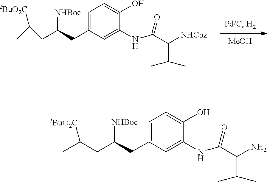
[MeOH].C1=C(CC([NHBoc])CC(C)[tBuO2C])C=C(NC(C(C(C)C)[NHCbz])=O)C(O)=C1.C1=C(CC([NHBoc])CC([tBuO2C])C)C=C(NC(C(C(C)C)N)=O)C(O)=C1
